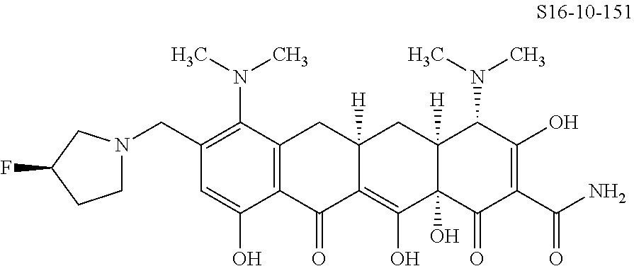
C1(CN2CCC(F)C2)=C(N(C)C)C2=C(C(O)=C1)C(=O)C1=C(O)C3(O)C([H])(CC1([H])C2)C(N(C)C)C(O)=C(C(N)=O)C3=O
